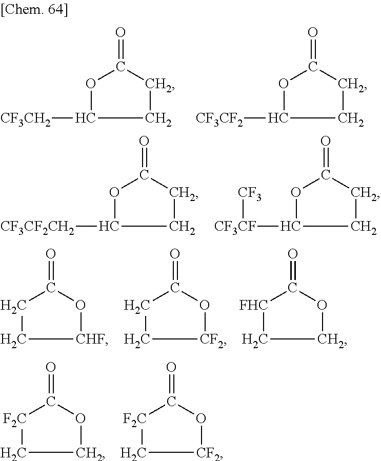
C1([CF3CH2])OC(=O)CC1.C1([CF3CF2])OC(=O)CC1.C1([CF3CF2CH2])OC(=O)CC1.C1([CF3CF][CF3])OC(=O)CC1.C1CC(=O)O[CHF]1.C1CC(=O)O[CF2]1.C1[FHC]C(=O)OC1.C1[F2C]C(=O)OC1.C1[F2C]C(=O)O[CF2]1
